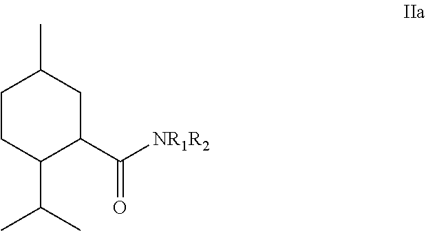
C1CC(C(C)C)C(C([NR1R2])=O)CC1C
